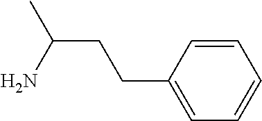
C1=CC(CCC(N)C)=CC=C1
